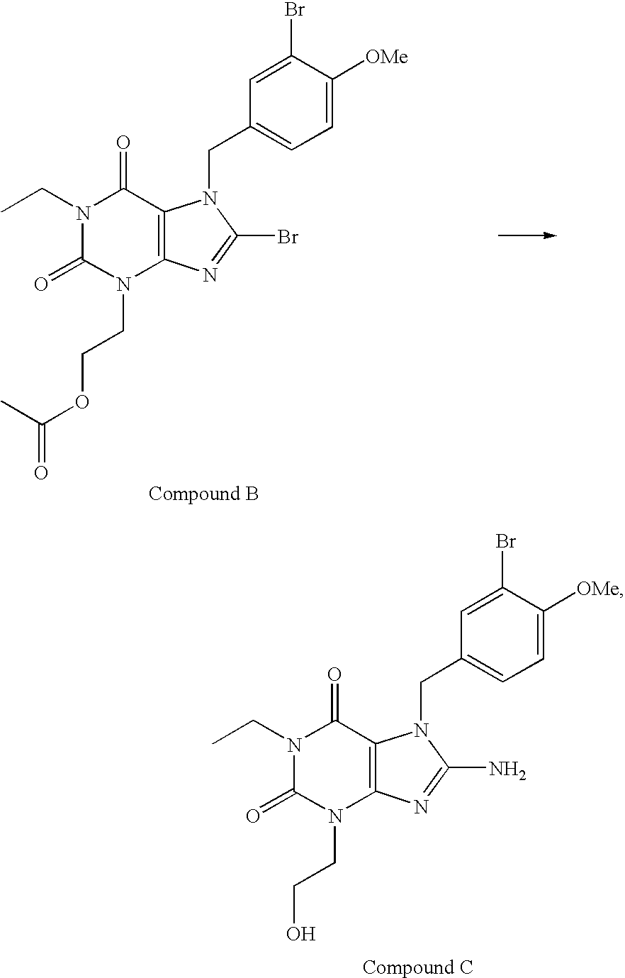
N1(CC)C(=O)N(CCO)C2=C(C1=O)N(CC1=CC=C([OMe])C(Br)=C1)C(N)=N2.N1(CC)C(=O)N(CCOC(C)=O)C2=C(C1=O)N(CC1=CC=C([OMe])C(Br)=C1)C(Br)=N2
